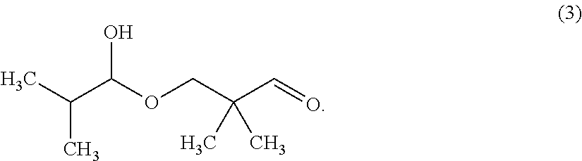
CC(C(OCC(C=O)(C)C)O)C
